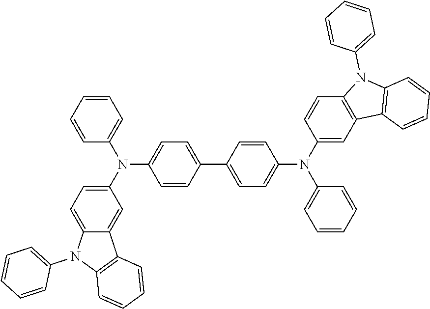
C1=CC(C2=CC=C(N(C3=CC4=C(C=C3)N(C3=CC=CC=C3)C3=C4C=CC=C3)C3=CC=CC=C3)C=C2)=CC=C1N(C1=CC=C2C(=C1)C1=C(N2C2=CC=CC=C2)C=CC=C1)C1=CC=CC=C1
